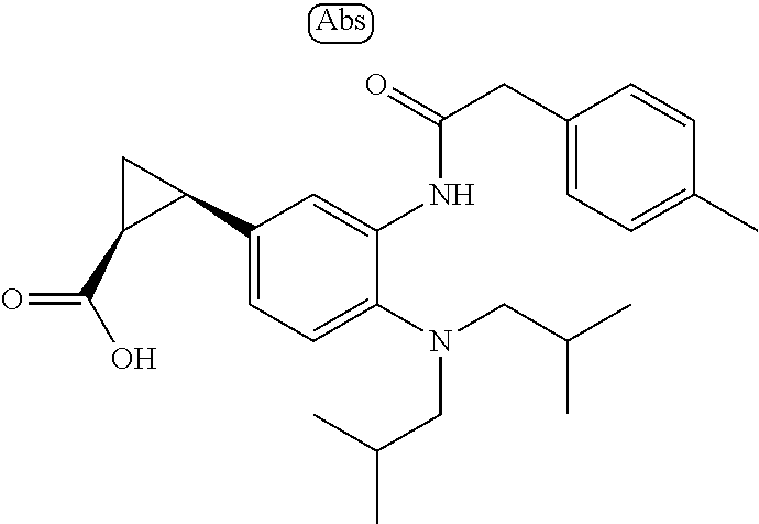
C1(CC(NC2=CC(C3CC3C(O)=O)=CC=C2N(CC(C)C)CC(C)C)=O)=CC=C(C)C=C1
